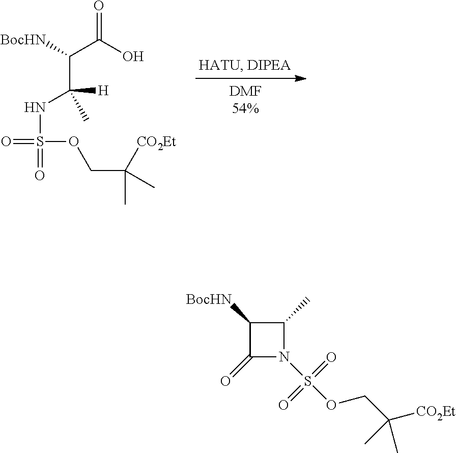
O=C(O)C([BocHN])C(NS(=O)(OCC([CO2Et])(C)C)=O)([H])C.C1([BocHN])C(=O)N(S(OCC([CO2Et])(C)C)(=O)=O)C1C
